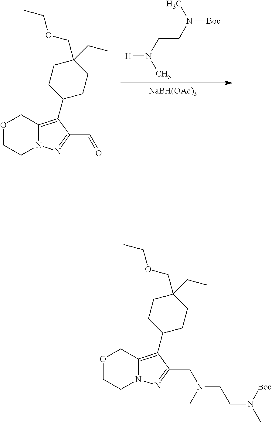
[NaBH(OAc)3].[H]N(CCN([Boc])C)C.C12=C(C3CCC(CC)(COCC)CC3)C(C=O)=NN1CCOC2.C12=C(C3CCC(CC)(COCC)CC3)C(CN(CCN(C)[Boc])C)=NN1CCOC2
